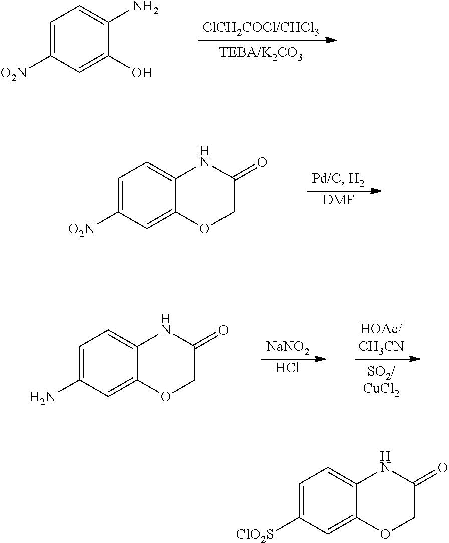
C1=C([O2N])C=C(O)C(N)=C1.[DMF].C1=C([O2N])C=C2C(=C1)NC(=O)CO2.[NaNO2].Cl.C1=C(N)C=C2C(=C1)NC(=O)CO2.C1=C([ClO2S])C=C2C(=C1)NC(=O)CO2
